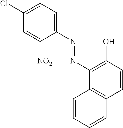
C1=C(Cl)C=C([NO2])C(N=NC2=C(O)C=CC3=C2C=CC=C3)=C1
